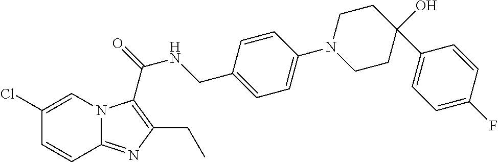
C1(Cl)=CN2C(=NC(CC)=C2C(=O)NCC2=CC=C(N3CCC(C4=CC=C(F)C=C4)(O)CC3)C=C2)C=C1
